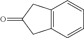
C12=C(C=CC=C1)CC(=O)C2
